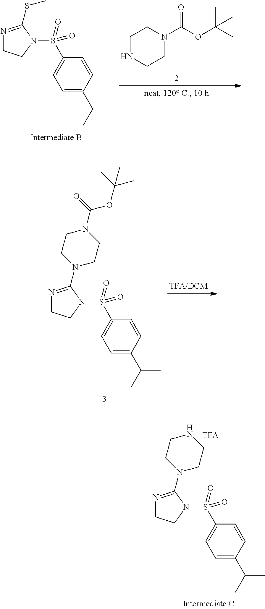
N1=C(N2CCNCC2)N(S(C2=CC=C(C(C)C)C=C2)(=O)=O)CC1.N1=C(SC)N(S(C2=CC=C(C(C)C)C=C2)(=O)=O)CC1.C1NCCN(C(OC(C)(C)C)=O)C1.N1=C(N2CCN(C(=O)OC(C)(C)C)CC2)N(S(C2=CC=C(C(C)C)C=C2)(=O)=O)CC1
